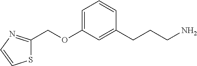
C(OC1=CC=CC(CCCN)=C1)C1=NC=CS1
